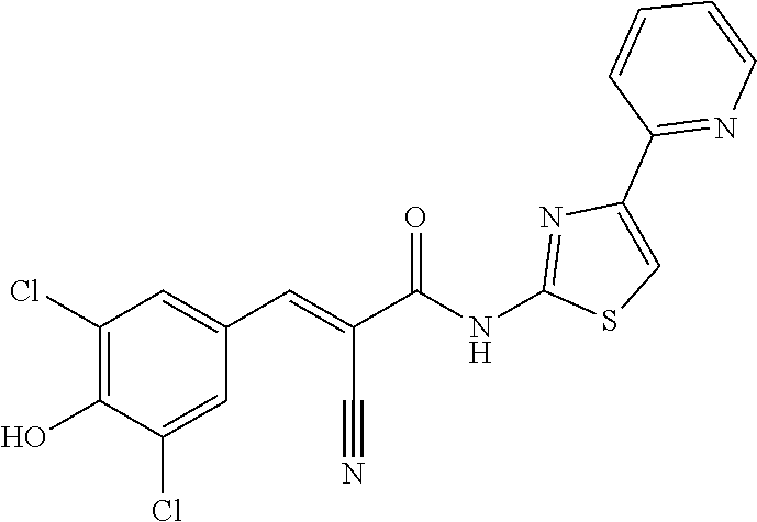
C1(Cl)=C(O)C(Cl)=CC(C=C(C#N)C(NC2=NC(C3=NC=CC=C3)=CS2)=O)=C1
